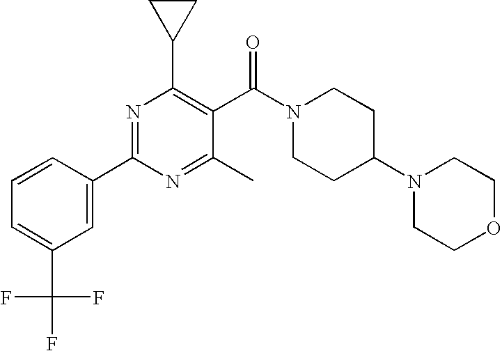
N1=C(C2=CC(C(F)(F)F)=CC=C2)N=C(C)C(C(N2CCC(N3CCOCC3)CC2)=O)=C1C1CC1
